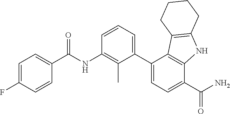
C1=C(F)C=CC(C(NC2=C(C)C(C3=CC=C(C(=O)N)C4=C3C3=C(N4)CCCC3)=CC=C2)=O)=C1
